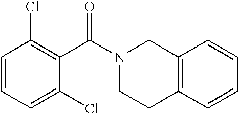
C1=CC=C(Cl)C(C(N2CC3=C(C=CC=C3)CC2)=O)=C1Cl
